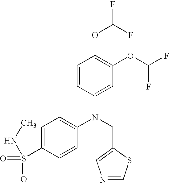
N(CC1=CN=CS1)(C1=CC=C(S(NC)(=O)=O)C=C1)C1=CC(OC(F)F)=C(OC(F)F)C=C1
